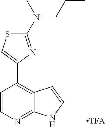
C1=CN=C2C(=C1C1=CSC(N(CCC)C)=N1)C=CN2
